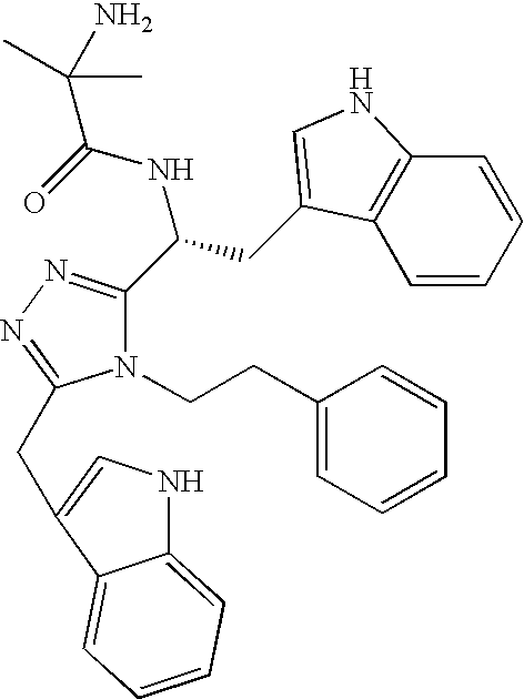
N1(CCC2=CC=CC=C2)C(C(CC2=CNC3=C2C=CC=C3)NC(=O)C(N)(C)C)=NN=C1CC1=CNC2=CC=CC=C21
